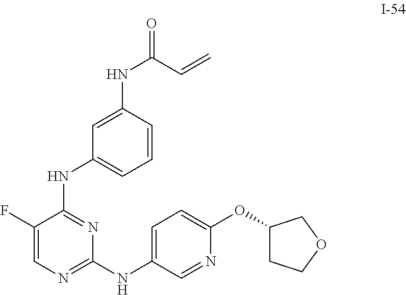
C1(F)=CN=C(NC2=CC=C(OC3CCOC3)N=C2)N=C1NC1=CC=CC(NC(=O)C=C)=C1
